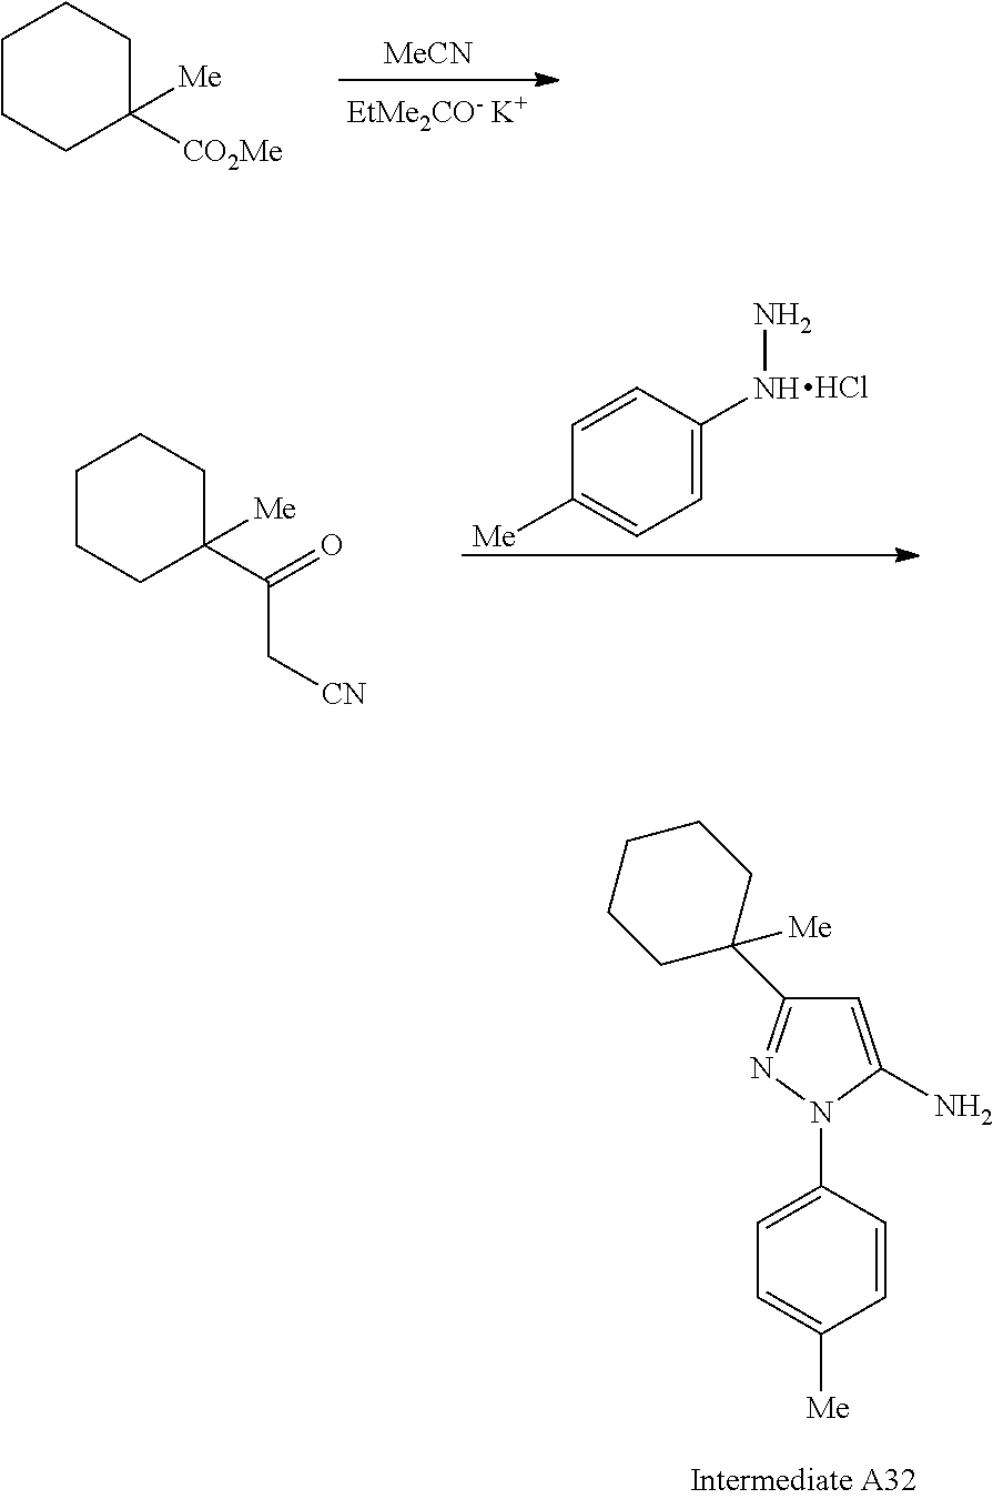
C1=C(N2C(N)=CC(C3([Me])CCCCC3)=N2)C=CC([Me])=C1.[MeCN].C1CCC([CO2Me])([Me])CC1.C1=C(NN)C=CC([Me])=C1.Cl.C1CCC(C(C[CN])=O)([Me])CC1
